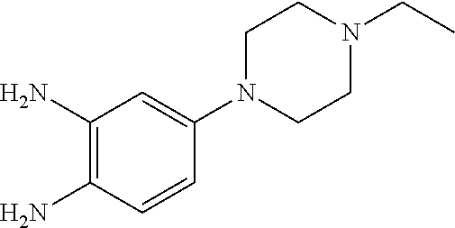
C1(N)=C(N)C=CC(N2CCN(CC)CC2)=C1
